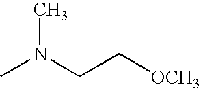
CN(CC[OCH3])C
